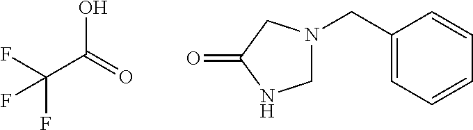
OC(=O)C(F)(F)F.C1N(CC2=CC=CC=C2)CC(=O)N1
